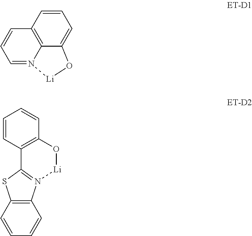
C12=C3C=CC=N1[Li]OC2=CC=C3.C1=CC2=C(C=C1)O[Li]N1=C2SC2=C1C=CC=C2
